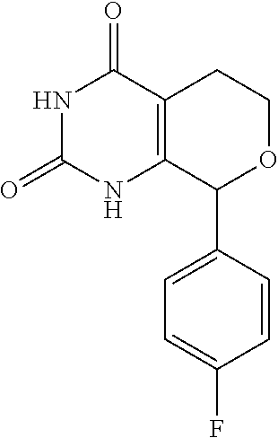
C1=C(C2OCCC3=C2NC(=O)NC3=O)C=CC(F)=C1
